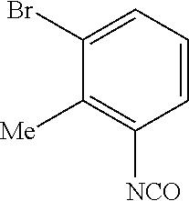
C1=CC=C(Br)C([Me])=C1[NCO]
